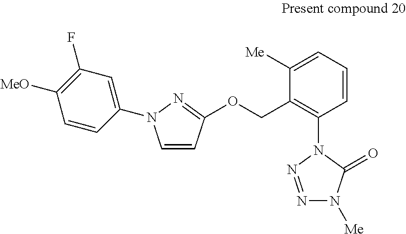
C1([Me])=CC=CC(N2N=NN([Me])C2=O)=C1COC1=NN(C2=CC(F)=C([MeO])C=C2)C=C1
